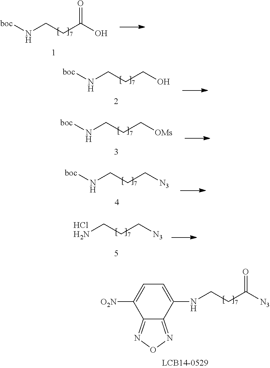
N(CCC(O)=O)[boc].N(CCCO)[boc].N(CCC[OMs])[boc].N(CCC[N3])[boc].NCCC[N3].Cl.N(CCC([N3])=O)C1=CC=C([O2N])C2=NON=C12
